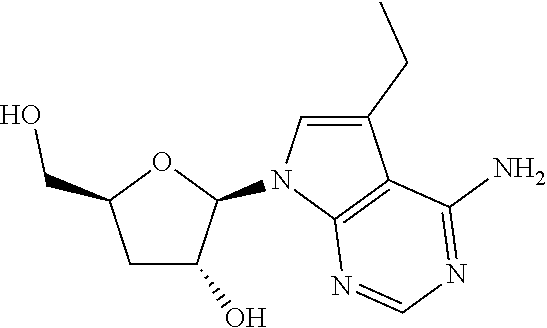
C1C(O)C(N2C3=C(C(CC)=C2)C(N)=NC=N3)OC1CO
